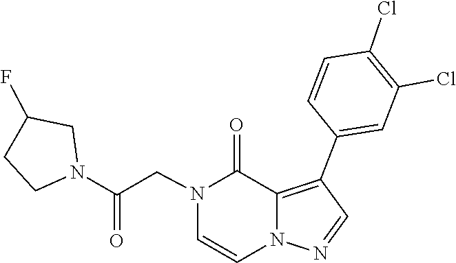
N1(CC(N2CC(F)CC2)=O)C=CN2C(=C(C3=CC(Cl)=C(Cl)C=C3)C=N2)C1=O
